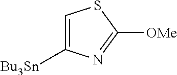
C1=C([Bu3Sn])N=C([OMe])S1
